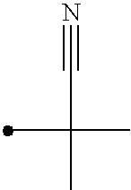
C(C(C)(C)C)#N
